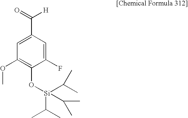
C1(F)=CC(C([H])=O)=CC(OC)=C1O[Si](C(C)C)(C(C)C)C(C)C
